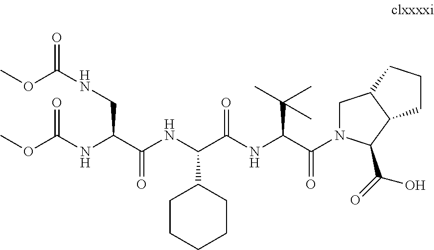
COC(NCC(NC(OC)=O)C(NC(C(NC(C(=O)N1CC2C(C1C(=O)O)CCC2)C(C)(C)C)=O)C1CCCCC1)=O)=O
